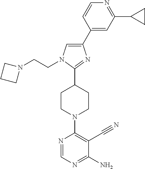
C1(C2=CC(C3CC3)=NC=C2)=CN(CCN2CCC2)C(C2CCN(C3=C(C#N)C(N)=NC=N3)CC2)=N1
